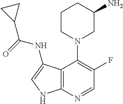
C1CN(C2=C(F)C=NC3=C2C(NC(=O)C2CC2)=CN3)CC(N)C1
